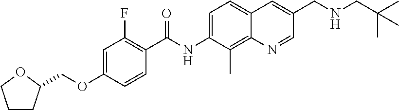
C1CC(COC2=CC(F)=C(C(NC3=CC=C4C(=C3C)N=CC(CNCC(C)(C)C)=C4)=O)C=C2)OC1
